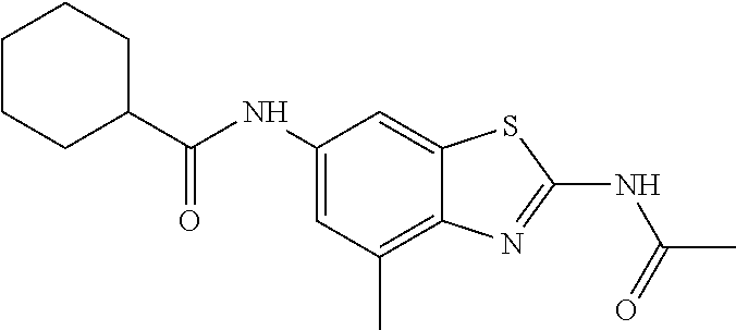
C1(NC(C2CCCCC2)=O)=CC(C)=C2C(=C1)SC(NC(C)=O)=N2
